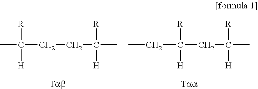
CC([R])(CCC([R])(C)[H])[H].C(C([R])(CC([R])(C)[H])[H])C
